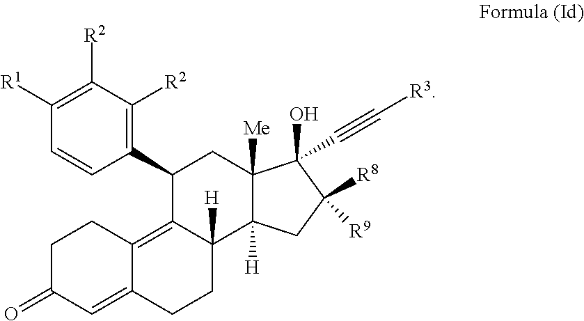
C1C(=O)C=C2C(=C3C([H])(CC2)C2([H])C([Me])(CC3C3=C([R2])C([R2])=C([R1])C=C3)C(O)(C#C[R3])C([R8])([R9])C2)C1
